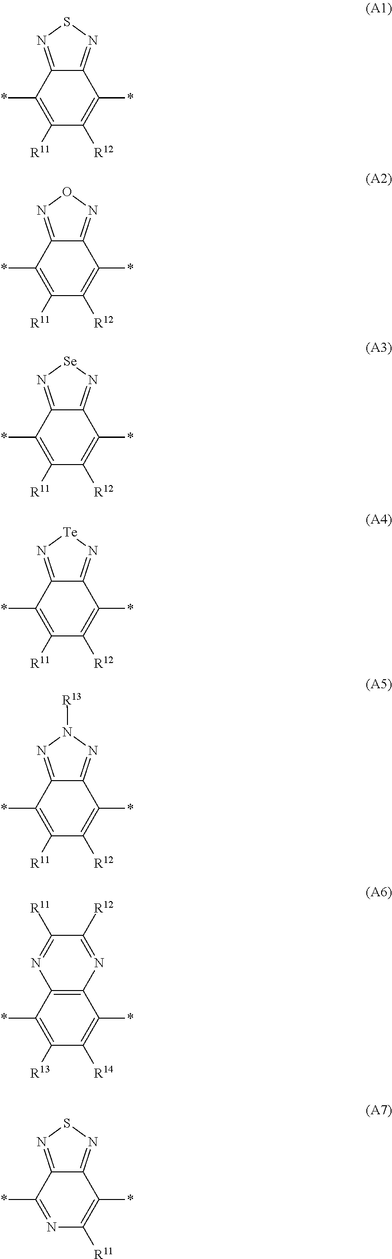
C12=NSN=C1C(*)=C([R11])C([R12])=C2*.C12=NON=C1C(*)=C([R11])C([R12])=C2*.C12=N[Se]N=C1C(*)=C([R11])C([R12])=C2*.C12=N[Te]N=C1C(*)=C([R11])C([R12])=C2*.C12=NN([R13])N=C1C(*)=C([R11])C([R12])=C2*.C12=C(C(*)=C([R13])C([R14])=C1*)N=C([R11])C([R12])=N2.C12=NSN=C1C(*)=NC([R11])=C2*
